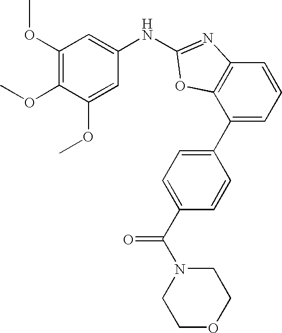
C1(OC)=C(OC)C(OC)=CC(NC2=NC3=C(C(C4=CC=C(C(N5CCOCC5)=O)C=C4)=CC=C3)O2)=C1
